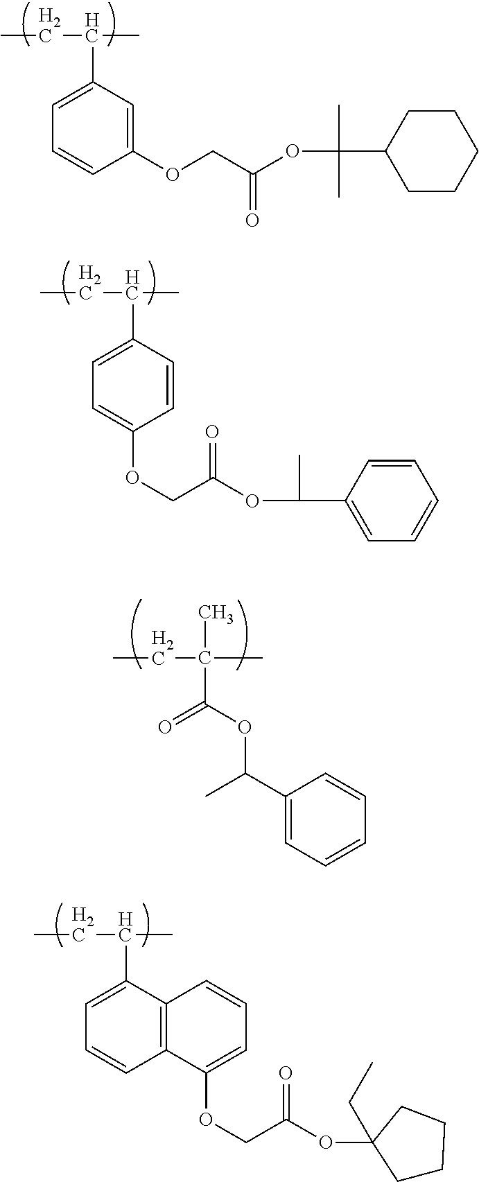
CCC(C1=CC=CC(OCC(OC(C)(C)C2CCCCC2)=O)=C1)C.CCC(C)(C)C(OC(C1=CC=CC=C1)C)=O.CCC(C1=CC=C(OCC(OC(C)C2=CC=CC=C2)=O)C=C1)C.CCC(C1=CC=CC2=C1C=CC=C2OCC(OC1(CC)CCCC1)=O)C
